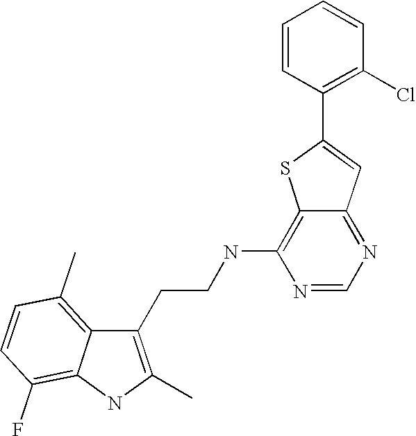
C1(CCNC2=C3C(=NC=N2)C=C(C2=C(Cl)C=CC=C2)S3)=C(C)NC2=C(F)C=CC(C)=C12
